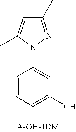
C1(C)=NN(C2=CC(O)=CC=C2)C(C)=C1
